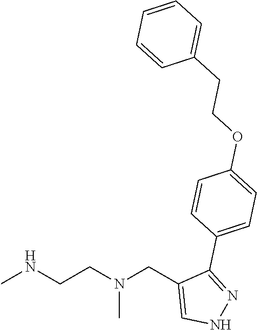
CNCCN(CC1=CNN=C1C1=CC=C(OCCC2=CC=CC=C2)C=C1)C
